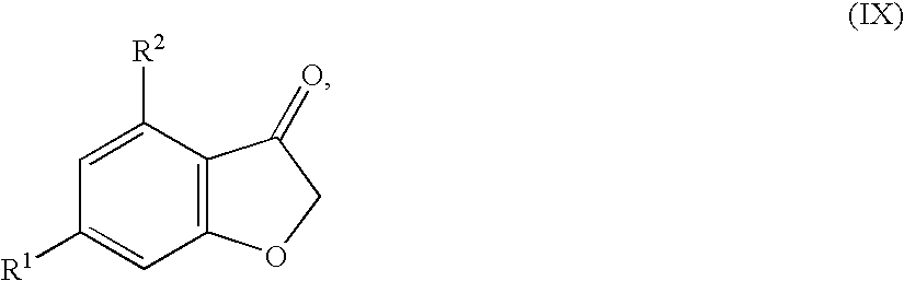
C12=C(C([R2])=CC([R1])=C1)C(=O)CO2
